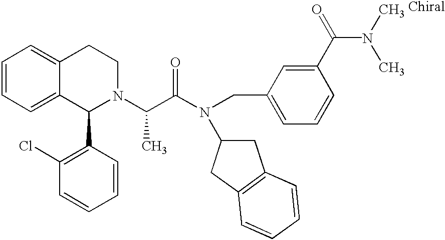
C1=CC=C2C(=C1)CCN(C(C(N(C1CC3=C(C1)C=CC=C3)CC1=CC=CC(C(N(C)C)=O)=C1)=O)C)C2C1=C(Cl)C=CC=C1
